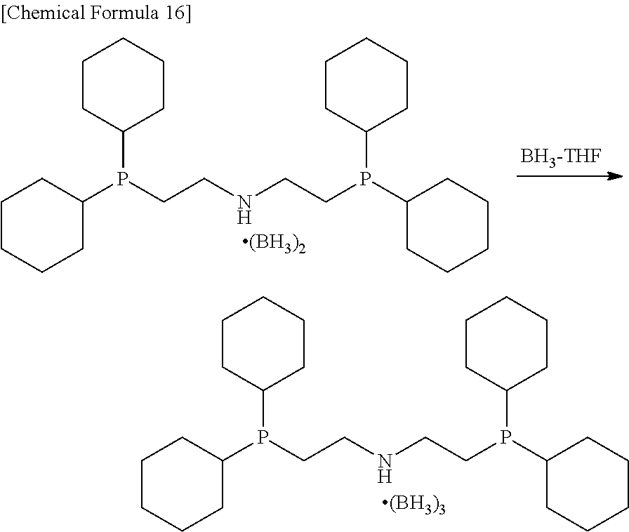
[BH3-THF].C1CCCC(P(CCNCCP(C2CCCCC2)C2CCCCC2)C2CCCCC2)C1.C1CCCC(P(CCNCCP(C2CCCCC2)C2CCCCC2)C2CCCCC2)C1
